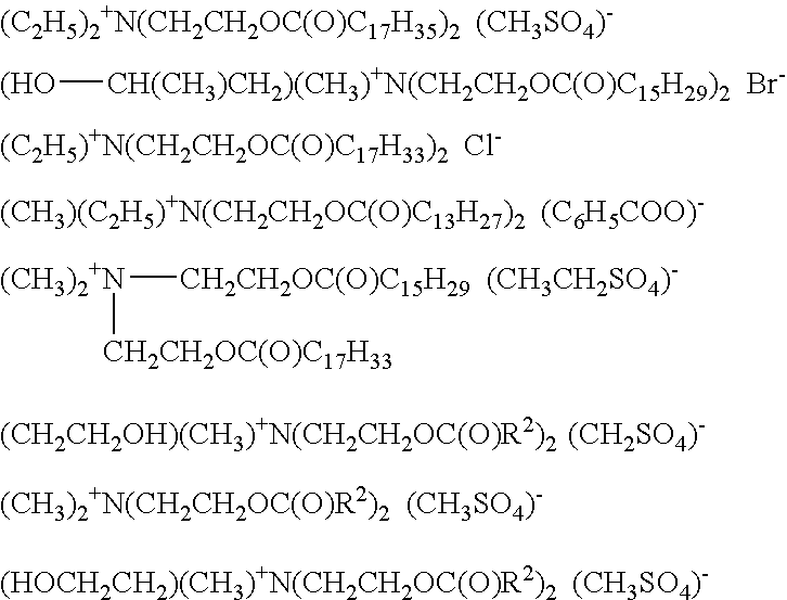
[(C2H5)2+N(CH2CH2OC(O)C17H35)2  (CH3SO4)-].[(HO][CH(CH3)CH2)(CH3)+N(CH2CH2OC(O)C15H29)2  Br-].[(C2H5)+N(CH2CH2OC(O)C17H33)2  Cl-].[(CH3)(C2H5)+N(CH2CH2OC(O)C13H27)2  (C6H5COO)-].[(CH3)2+N]([CH2CH2OC(O)C15H29  (CH3CH2SO4)-])[CH2CH2OC(O)C17H33].[(CH3)2+N(CH2CH2OC(O)R2)2  (CH3SO4)-].[(CH2CH2OH)(CH3)+N(CH2CH2OC(O)R2)2  (CH2SO4)-]
